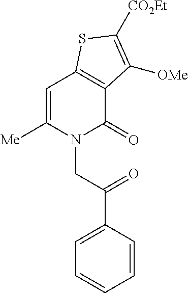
C1=C(C(CN2C(=O)C3=C(C=C2[Me])SC([CO2Et])=C3[OMe])=O)C=CC=C1
